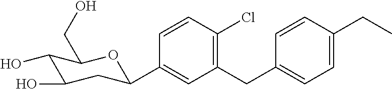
C1(CC2=CC=C(CC)C=C2)=C(Cl)C=CC(C2CC(O)C(O)C(CO)O2)=C1
